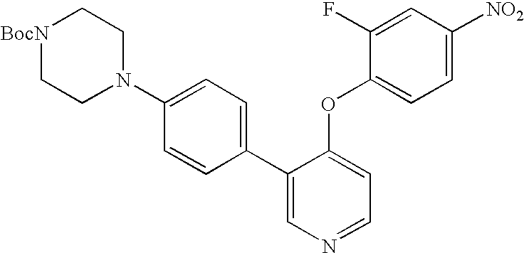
[BocN]1CCN(C2=CC=C(C3=CN=CC=C3OC3=CC=C([NO2])C=C3F)C=C2)CC1
